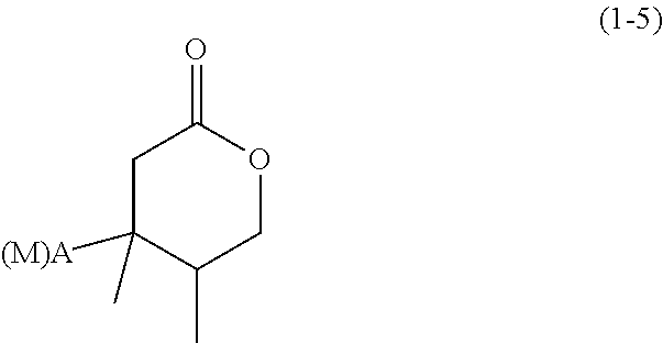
C1(C)COC(=O)CC1([(M)A])C
